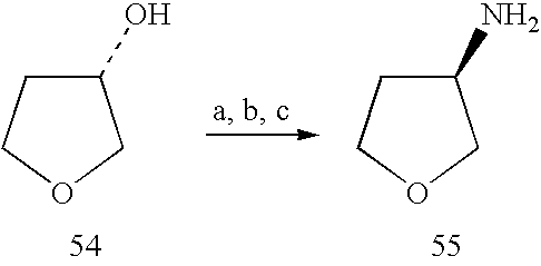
C1(O)CCOC1.C1(N)CCOC1
